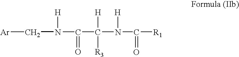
C(N(C(C([H])([R3])N(C(=O)[R1])[H])=O)[H])[Ar]
